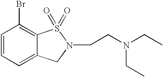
C1=CC=C2C(=C1Br)S(=O)(=O)N(CCN(CC)CC)C2
